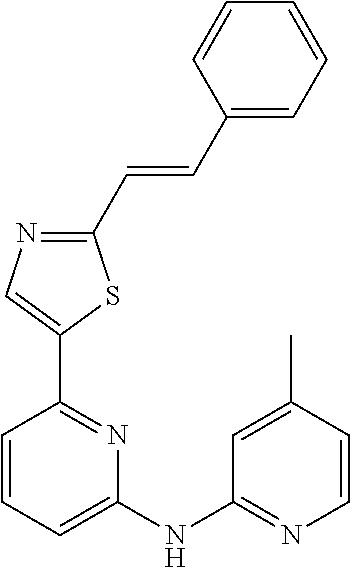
C1(C=CC2=CC=CC=C2)=NC=C(C2=NC(NC3=NC=CC(C)=C3)=CC=C2)S1
